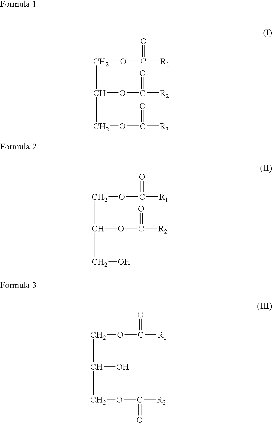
C(OC(=O)[R1])C(OC(=O)[R2])CO.C(OC(=O)[R1])C(O)COC([R2])=O.C(OC(=O)[R1])C(OC(=O)[R2])COC(=O)[R3]
